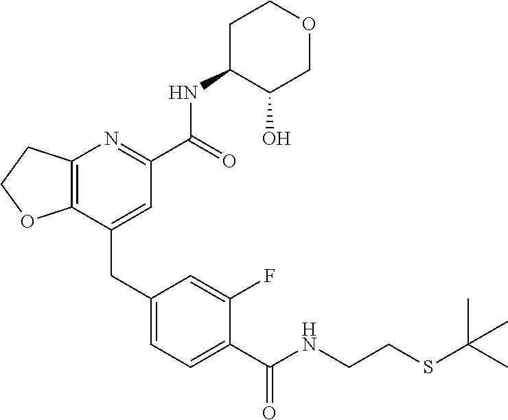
C12=C(CCO1)N=C(C(NC1C(O)COCC1)=O)C=C2CC1=CC=C(C(=O)NCCSC(C)(C)C)C(F)=C1
